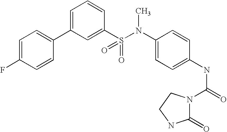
C1=C(F)C=CC(C2=CC=CC(S(N(C3=CC=C(NC(=O)N4C(=O)NCC4)C=C3)C)(=O)=O)=C2)=C1
